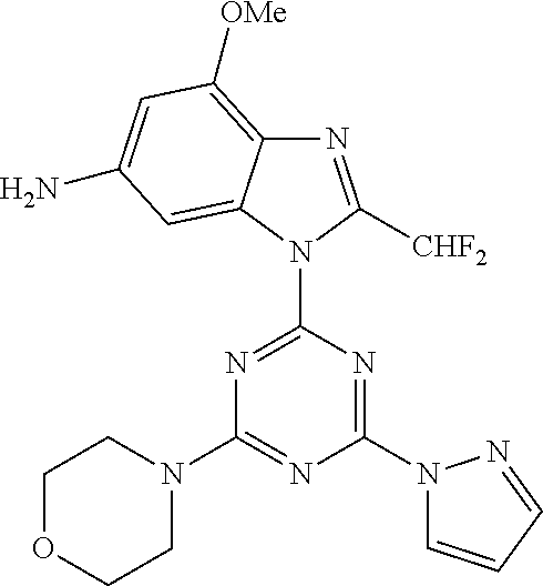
N1(C2=NC(N3CCOCC3)=NC(N3C=CC=N3)=N2)C([CHF2])=NC2=C([OMe])C=C(N)C=C12
